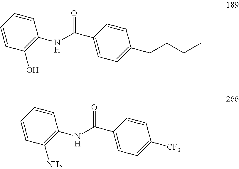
C1=CC=CC(O)=C1NC(C1=CC=C(CCCC)C=C1)=O.C1=CC=CC(N)=C1NC(C1=CC=C([CF3])C=C1)=O
